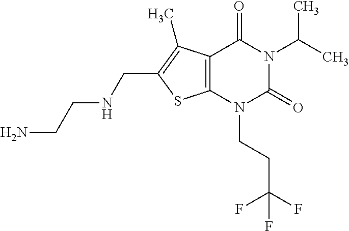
C12=C(N(CCC(F)(F)F)C(=O)N(C(C)C)C1=O)SC(CNCCN)=C2C
